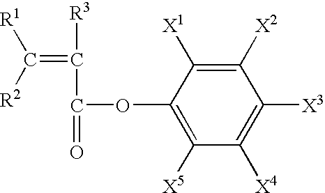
C(=C([R3])C(=O)OC1=C([X5])C([X4])=C([X3])C([X2])=C1[X1])([R2])[R1]
